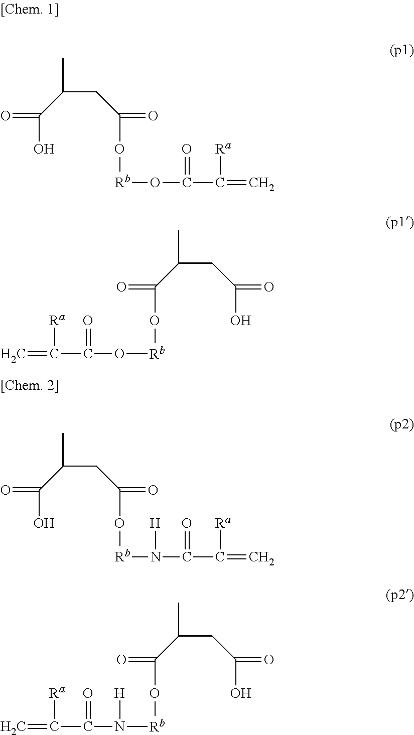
O=C(O)C(C)CC(=O)O[Rb]OC(=O)C(=C)[Ra].O=C(O)CC(C(=O)O[Rb]OC(=O)C(=C)[Ra])C.O=C(O)C(C)CC(=O)O[Rb]N(C(=O)C(=C)[Ra])[H].O=C(O)CC(C(=O)O[Rb]N(C(=O)C(=C)[Ra])[H])C
